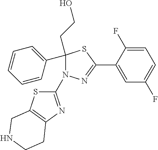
C1(C2=CC=CC=C2)(CCO)N(C2=NC3=C(S2)CNCC3)N=C(C2=CC(F)=CC=C2F)S1
